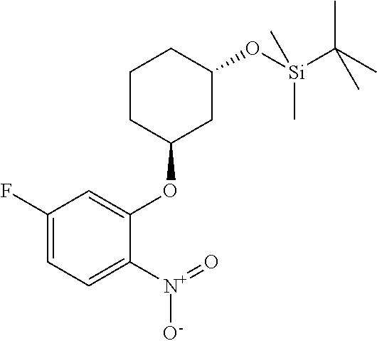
C1(F)=CC=C([N+](=O)[O-])C(OC2CC(O[Si](C(C)(C)C)(C)C)CCC2)=C1
